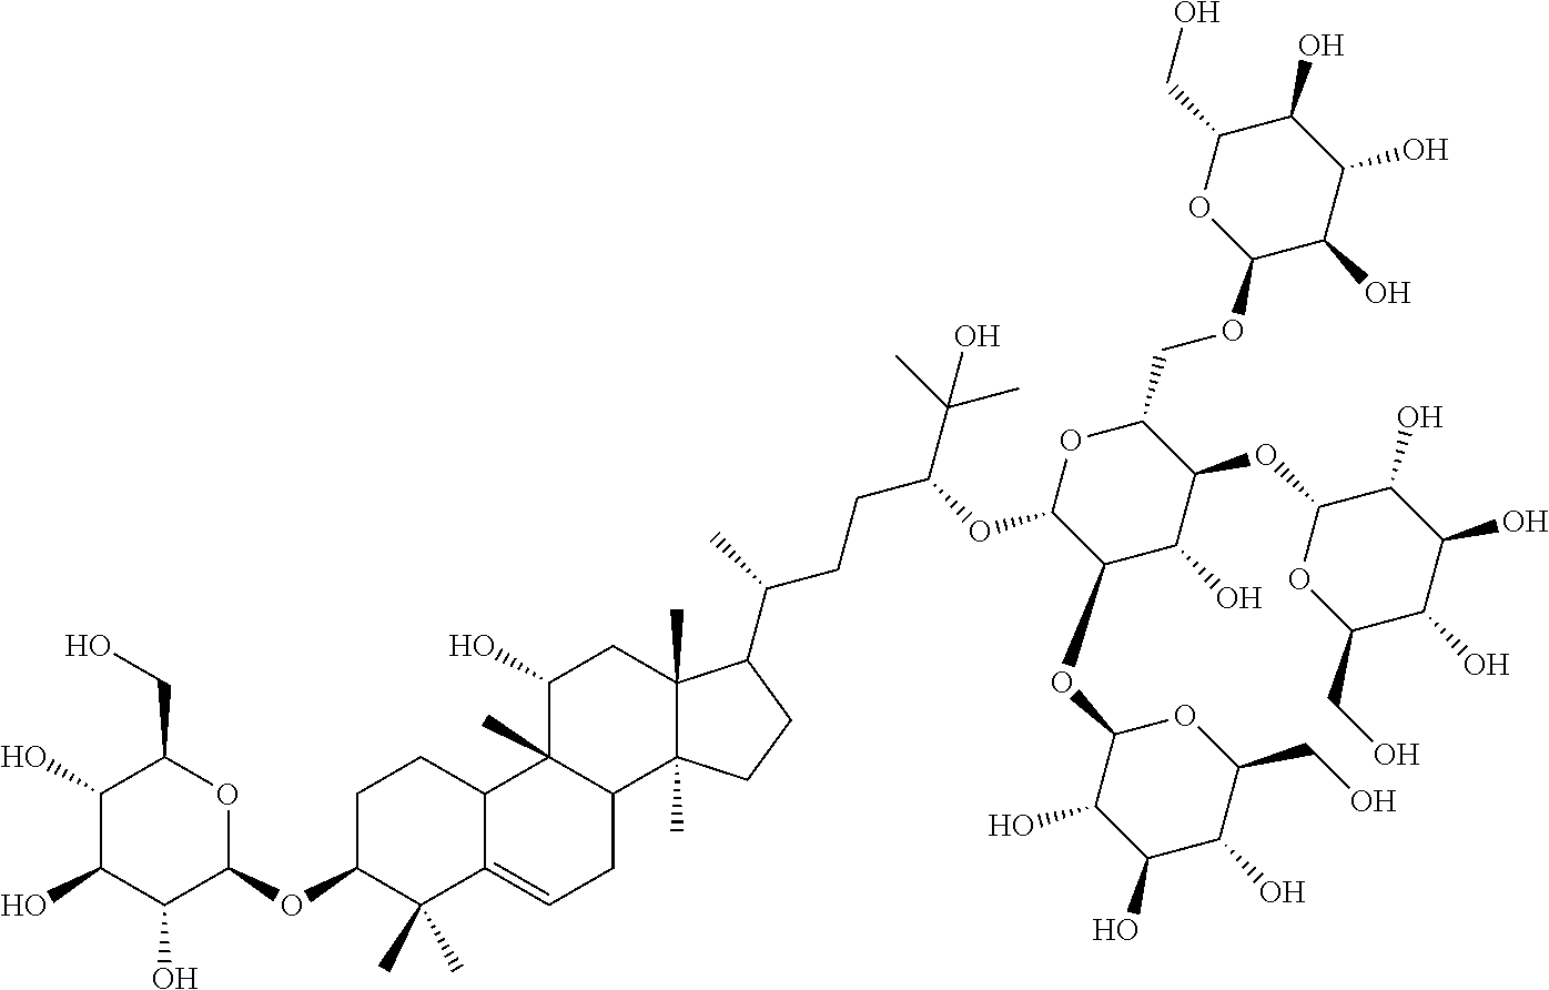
C(C1C(O)C(O)C(O)C(OC2C(C)(C)C3=CCC4C(C)(C3CC2)C(O)CC2(C)C4(C)CCC2C(CCC(OC2C(OC3C(O)C(O)C(O)C(CO)O3)C(O)C(OC3OC(CO)C(O)C(O)C3O)C(COC3C(O)C(O)C(O)C(CO)O3)O2)C(C)(C)O)C)O1)O
